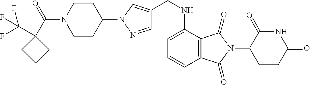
C1(CNC2=CC=CC3=C2C(=O)N(C2C(=O)NC(=O)CC2)C3=O)=CN(C2CCN(C(=O)C3(C(F)(F)F)CCC3)CC2)N=C1
